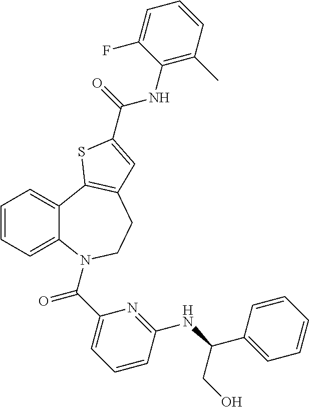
C1=CC=C2C(=C1)C1=C(CCN2C(C2=CC=CC(NC(C3=CC=CC=C3)CO)=N2)=O)C=C(C(=O)NC2=C(C)C=CC=C2F)S1
